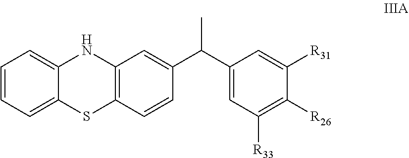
C1=CC=C2C(=C1)NC1=C(S2)C=CC(C(C)C2=CC([R33])=C([R26])C([R31])=C2)=C1
